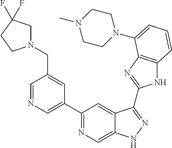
C1=NC=C(C2=NC=C3C(=C2)C(C2=NC4=C(N2)C=CC=C4N2CCN(C)CC2)=NN3)C=C1CN1CC(F)(F)CC1
